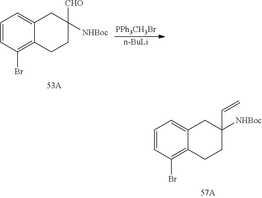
C1=CC(Br)=C2C(=C1)CC([NHBoc])([CHO])CC2.[PPh3CH3Br].[n-BuLi].C1=CC(Br)=C2C(=C1)CC([NHBoc])(C=C)CC2
